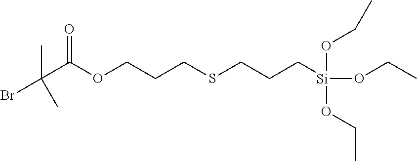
C(C(OCCCSCCC[Si](OCC)(OCC)OCC)=O)(C)(Br)C
